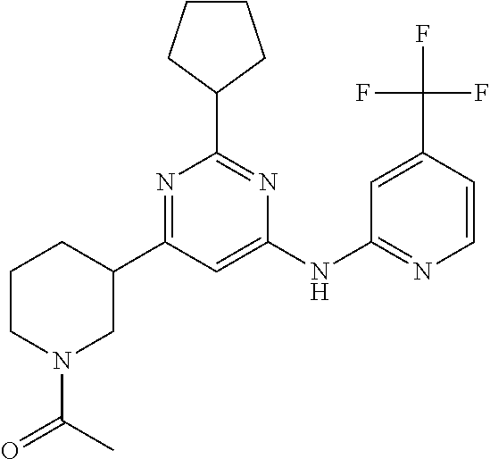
C1=C(NC2=NC=CC(C(F)(F)F)=C2)N=C(C2CCCC2)N=C1C1CCCN(C(=O)C)C1
